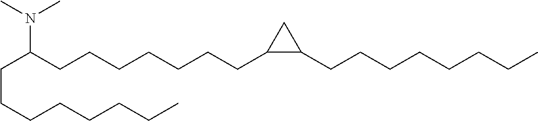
C(CCCCCCC)C(CCCCCCCC1C(CCCCCCCC)C1)N(C)C
